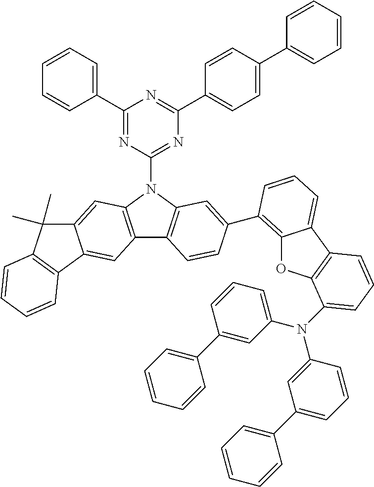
C1(C2=CC=CC=C2)=NC(N2C3=C(C4=C2C=C2C(=C4)C4=C(C2(C)C)C=CC=C4)C=CC(C2=C4OC5=C(C4=CC=C2)C=CC=C5N(C2=CC(C4=CC=CC=C4)=CC=C2)C2=CC=CC(C4=CC=CC=C4)=C2)=C3)=NC(C2=CC=C(C3=CC=CC=C3)C=C2)=N1
